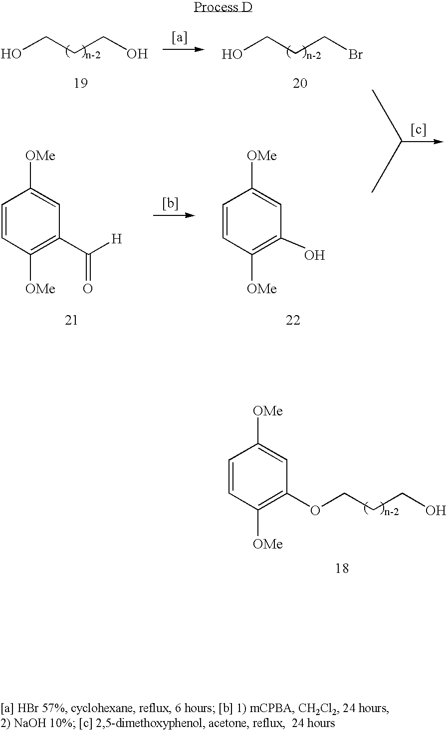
OCCCO.OCCCBr.C([H])(C1=C([OMe])C=CC([OMe])=C1)=O.OC1=C([OMe])C=CC([OMe])=C1.C1=CC([OMe])=C(OCCCO)C=C1[OMe]
